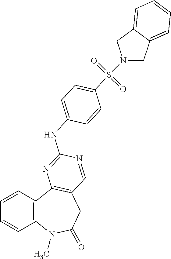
C1=CC2=C(C=C1)C1=C(CC(=O)N2C)C=NC(NC2=CC=C(S(=O)(=O)N3CC4=CC=CC=C4C3)C=C2)=N1
